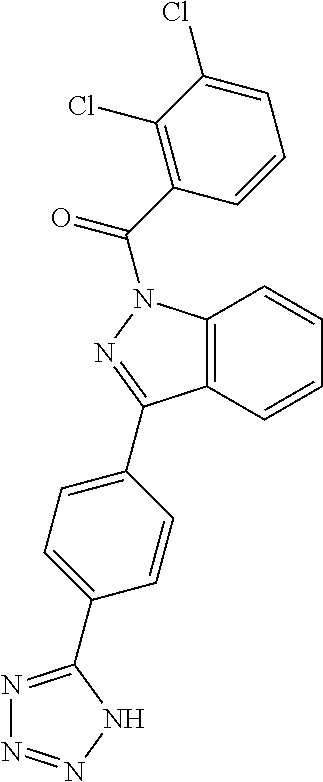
N1(C(=O)C2=C(Cl)C(Cl)=CC=C2)N=C(C2=CC=C(C3=NN=NN3)C=C2)C2=C1C=CC=C2
